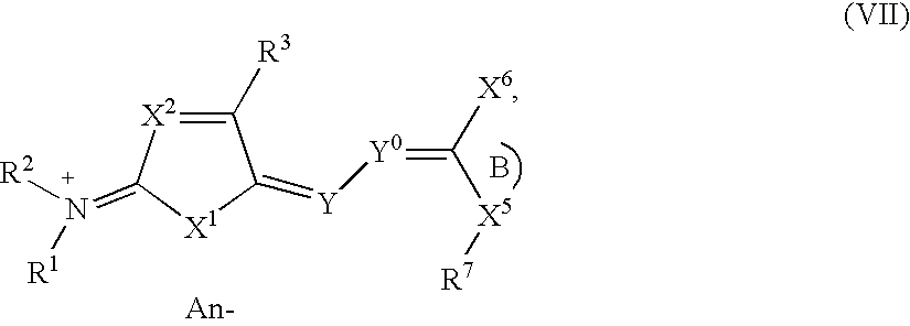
C1([R3])=[X2]C(=[N+]([R2])[R1])[X1]C1=[Y][Y0]=C([X6])[X5][R7].B
